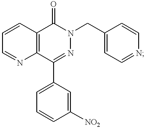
C1=NC2=C(C=C1)C(=O)N(CC1=CC=NC=C1)N=C2C1=CC=CC([NO2])=C1
